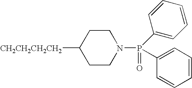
C1CC([CH2CH2CH2CH2])CCN1P(C1=CC=CC=C1)(=O)C1=CC=CC=C1
